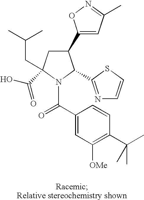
C1(C2=CC(C)=NO2)CC(CC(C)C)(C(O)=O)N(C(C2=CC([OMe])=C(C(C)(C)C)C=C2)=O)C1C1=NC=CS1
